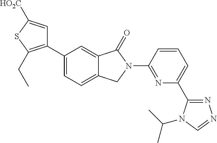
C1(C2=CC=C3C(=C2)C(=O)N(C2=NC(C4=NN=CN4C(C)C)=CC=C2)C3)=C(CC)SC([HO2C])=C1
